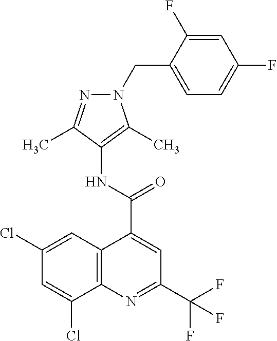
C12=C(N=C(C(F)(F)F)C=C1C(=O)NC1=C(C)N(CC3=CC=C(F)C=C3F)N=C1C)C(Cl)=CC(Cl)=C2
